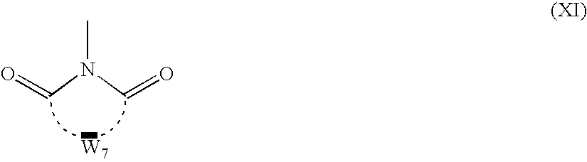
C(N(C=O)C)=O.[W7]
